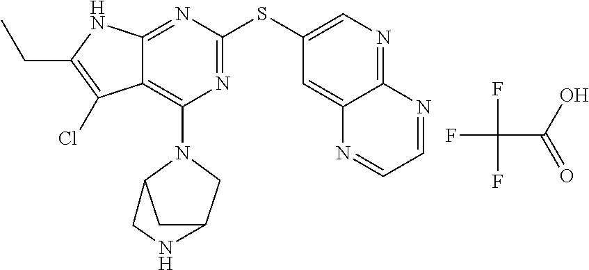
C(C1=C(Cl)C2=C(N3C4CC(C3)NC4)N=C(SC3=CN=C4C(=C3)N=CC=N4)N=C2N1)C.FC(C(=O)O)(F)F
